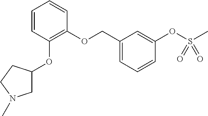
C1=CC(OC2CN(C)CC2)=C(OCC2=CC=CC(OS(C)(=O)=O)=C2)C=C1
